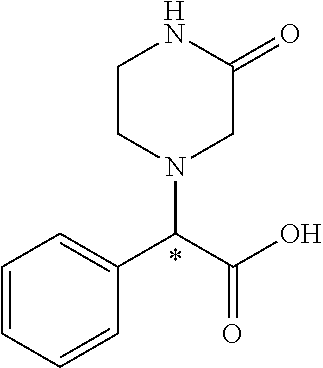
C1=CC=CC(C(C(O)=O)N2CC(=O)NCC2)=C1
